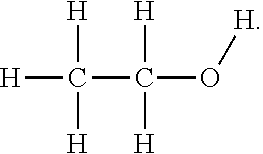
[H]C(C(O[H])([H])[H])([H])[H]
